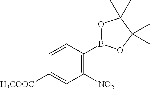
C1([NO2])=C(B2OC(C)(C)C(C)(C)O2)C=CC([H3COOC])=C1
